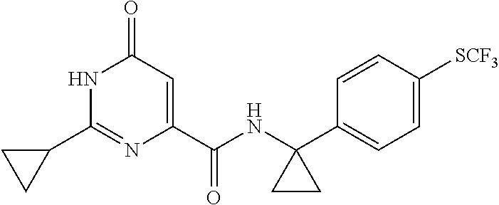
C1(=O)C=C(C(NC2(C3=CC=C([SCF3])C=C3)CC2)=O)N=C(C2CC2)N1
